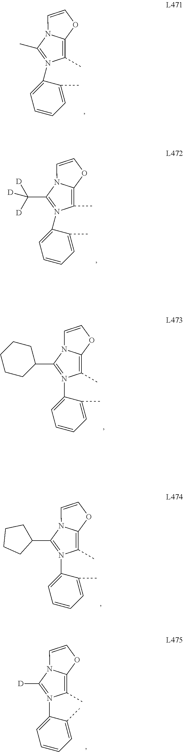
C1(C)=C2N(C=CO2)C(C)=N1C1=CC=CC=C1C.C1(C)=C2N(C=CO2)C(C([D])([D])[D])=N1C1=CC=CC=C1C.C1(C)=C2N(C=CO2)C(C2CCCCC2)=N1C1=CC=CC=C1C.C1(C)=C2N(C=CO2)C(C2CCCC2)=N1C1=CC=CC=C1C.C1(C)=C2N(C=CO2)C([D])=N1C1=CC=CC=C1C
